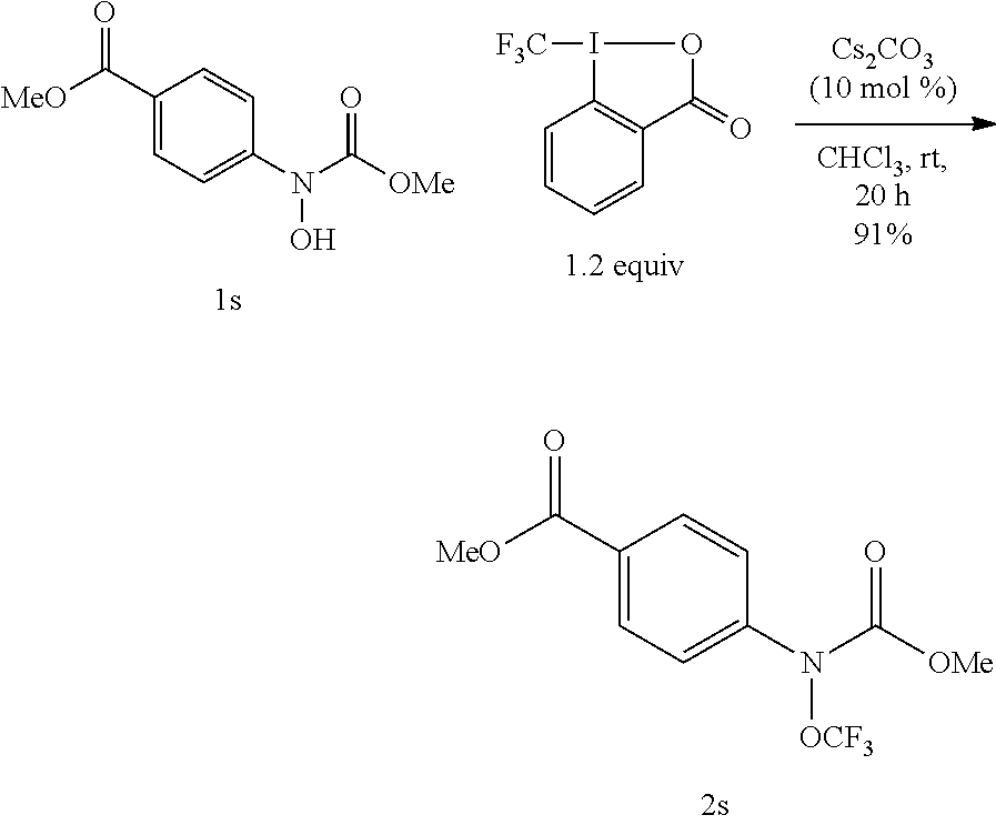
C1=CC=CC2=C1I([F3C])OC2=O.N(C([OMe])=O)(O)C1=CC=C(C([MeO])=O)C=C1.N(C([OMe])=O)([OCF3])C1=CC=C(C([MeO])=O)C=C1
